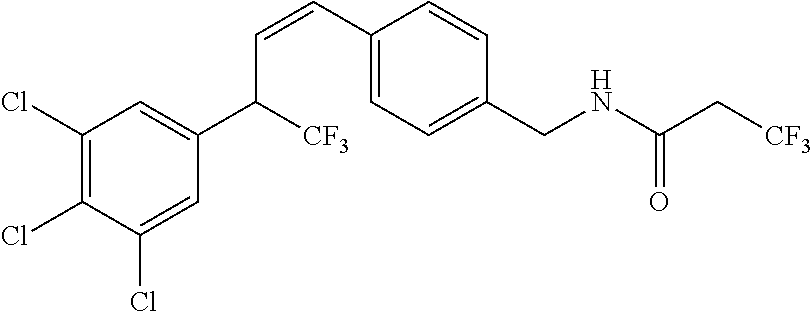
C1(Cl)=C(Cl)C(Cl)=CC(C(C=CC2=CC=C(CNC(=O)C[CF3])C=C2)[CF3])=C1
